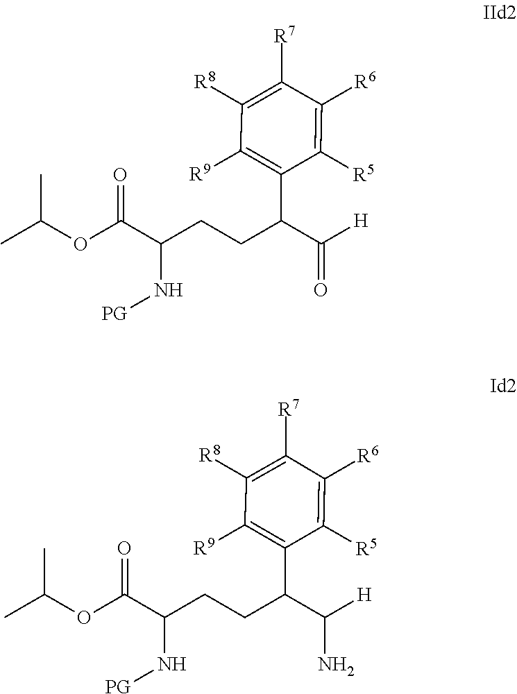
CC(C)OC(C(CCC(C(=O)[H])C1=C([R9])C([R8])=C([R7])C([R6])=C1[R5])N[PG])=O.CC(C)OC(C(CCC(C([H])N)C1=C([R9])C([R8])=C([R7])C([R6])=C1[R5])N[PG])=O
